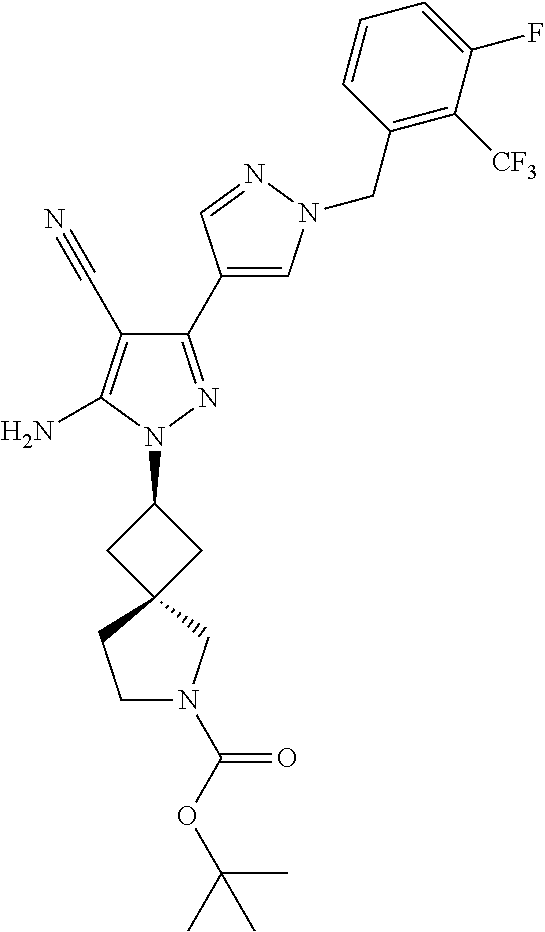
C1(C2=CN(CC3=C([CF3])C(F)=CC=C3)N=C2)=NN(C2CC3(C2)CN(C(OC(C)(C)C)=O)CC3)C(N)=C1C#N
